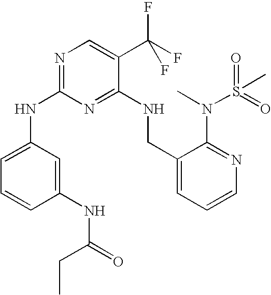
C1(NC2=NC=C(C(F)(F)F)C(NCC3=CC=CN=C3N(S(C)(=O)=O)C)=N2)=CC=CC(NC(CC)=O)=C1
